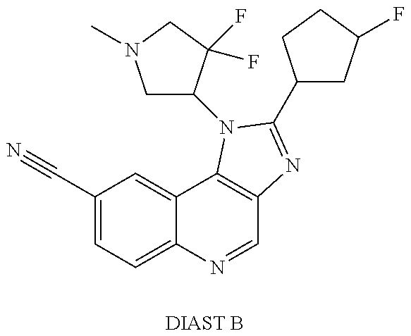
C1(C#N)=CC=C2C(=C1)C1=C(C=N2)N=C(C2CC(F)CC2)N1C1CN(C)CC1(F)F.[DIAST B]
